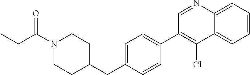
C1=NC2=CC=CC=C2C(Cl)=C1C1=CC=C(CC2CCN(C(CC)=O)CC2)C=C1
